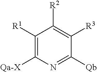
C1([R1])=C([Qa-X])N=C([Qb])C([R3])=C1[R2]
